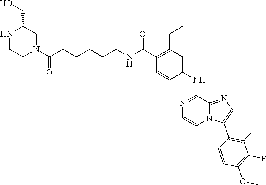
N(C(C1=C(CC)C=C(NC2=NC=CN3C2=NC=C3C2=C(F)C(F)=C(OC)C=C2)C=C1)=O)CCCCCC(N1CC(CO)NCC1)=O
